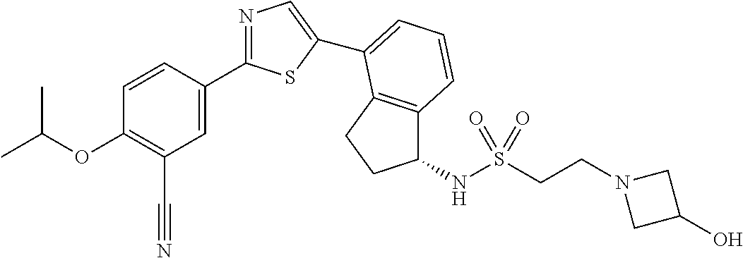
C1=CC(C2=NC=C(C3=CC=CC4=C3CCC4NS(CCN3CC(O)C3)(=O)=O)S2)=CC(C#N)=C1OC(C)C
